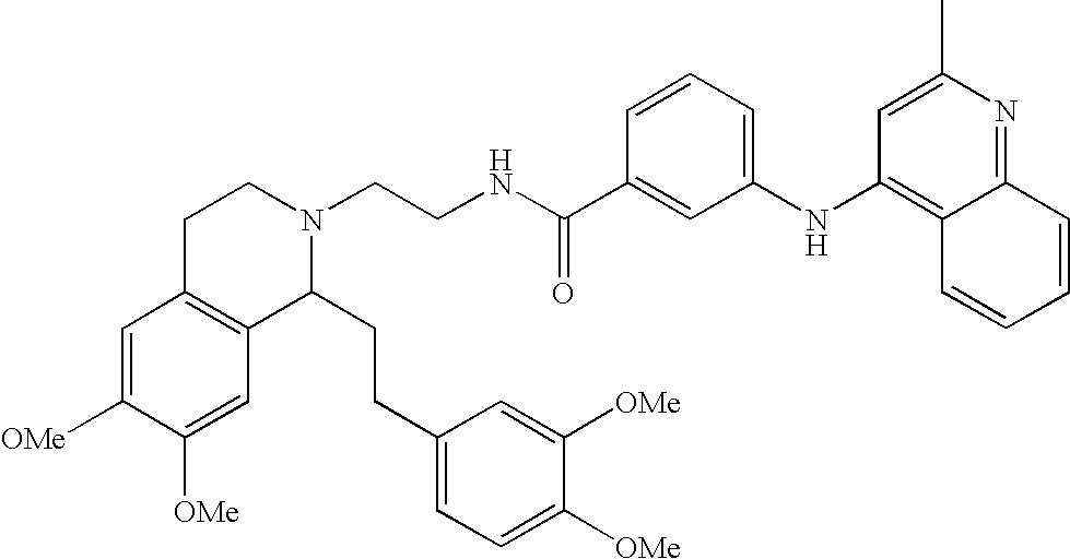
C(NC(C1=CC(NC2=C3C(=NC(C)=C2)C=CC=C3)=CC=C1)=O)CN1CCC2=C(C1CCC1=CC=C([OMe])C([OMe])=C1)C=C([OMe])C([OMe])=C2
